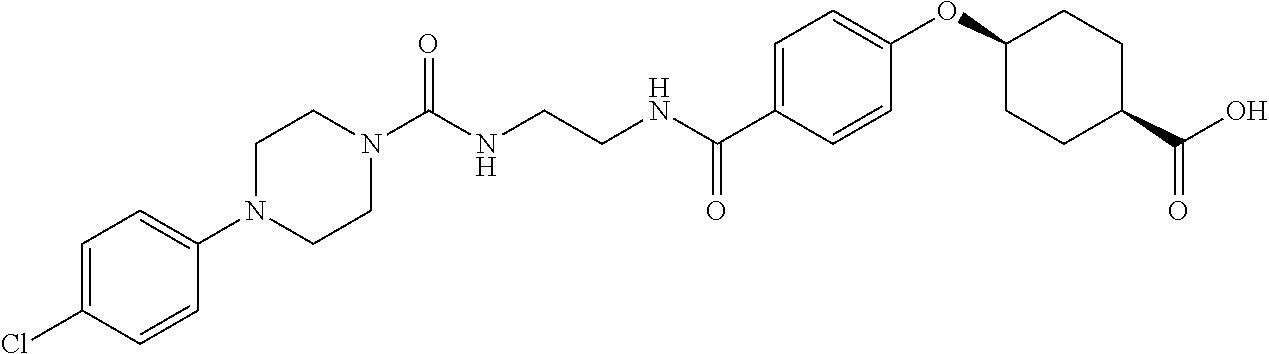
C(NCCNC(C1=CC=C(OC2CCC(C(O)=O)CC2)C=C1)=O)(=O)N1CCN(C2=CC=C(Cl)C=C2)CC1
